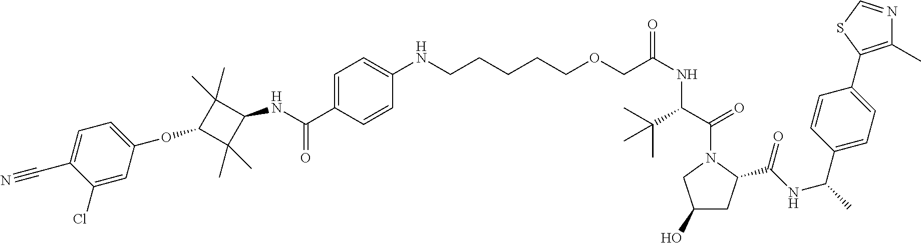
C1=C(C(NC2C(C)(C)C(OC3=CC=C(C#N)C(Cl)=C3)C2(C)C)=O)C=CC(NCCCCCOCC(NC(C(=O)N2CC(O)CC2C(NC(C)C2=CC=C(C3=C(C)N=CS3)C=C2)=O)C(C)(C)C)=O)=C1
